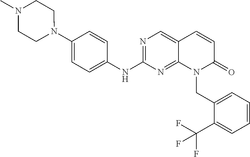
N1(C2=CC=C(NC3=NC=C4C(=N3)N(CC3=CC=CC=C3C(F)(F)F)C(=O)C=C4)C=C2)CCN(C)CC1
